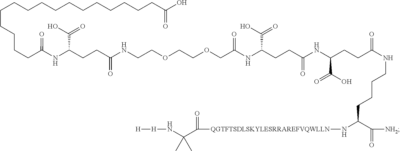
[H][H]NC(C([QGTFTSDLSKYLESRRAREFVQWLLN]NC(C([NH2])=O)CCCCNC(=O)CCC(NC(CCC(C(=O)O)NC(=O)COCCOCCNC(CCC(NC(CCCCCCCCCCCCCCCCC(O)=O)=O)C(O)=O)=O)=O)C(O)=O)=O)(C)C
